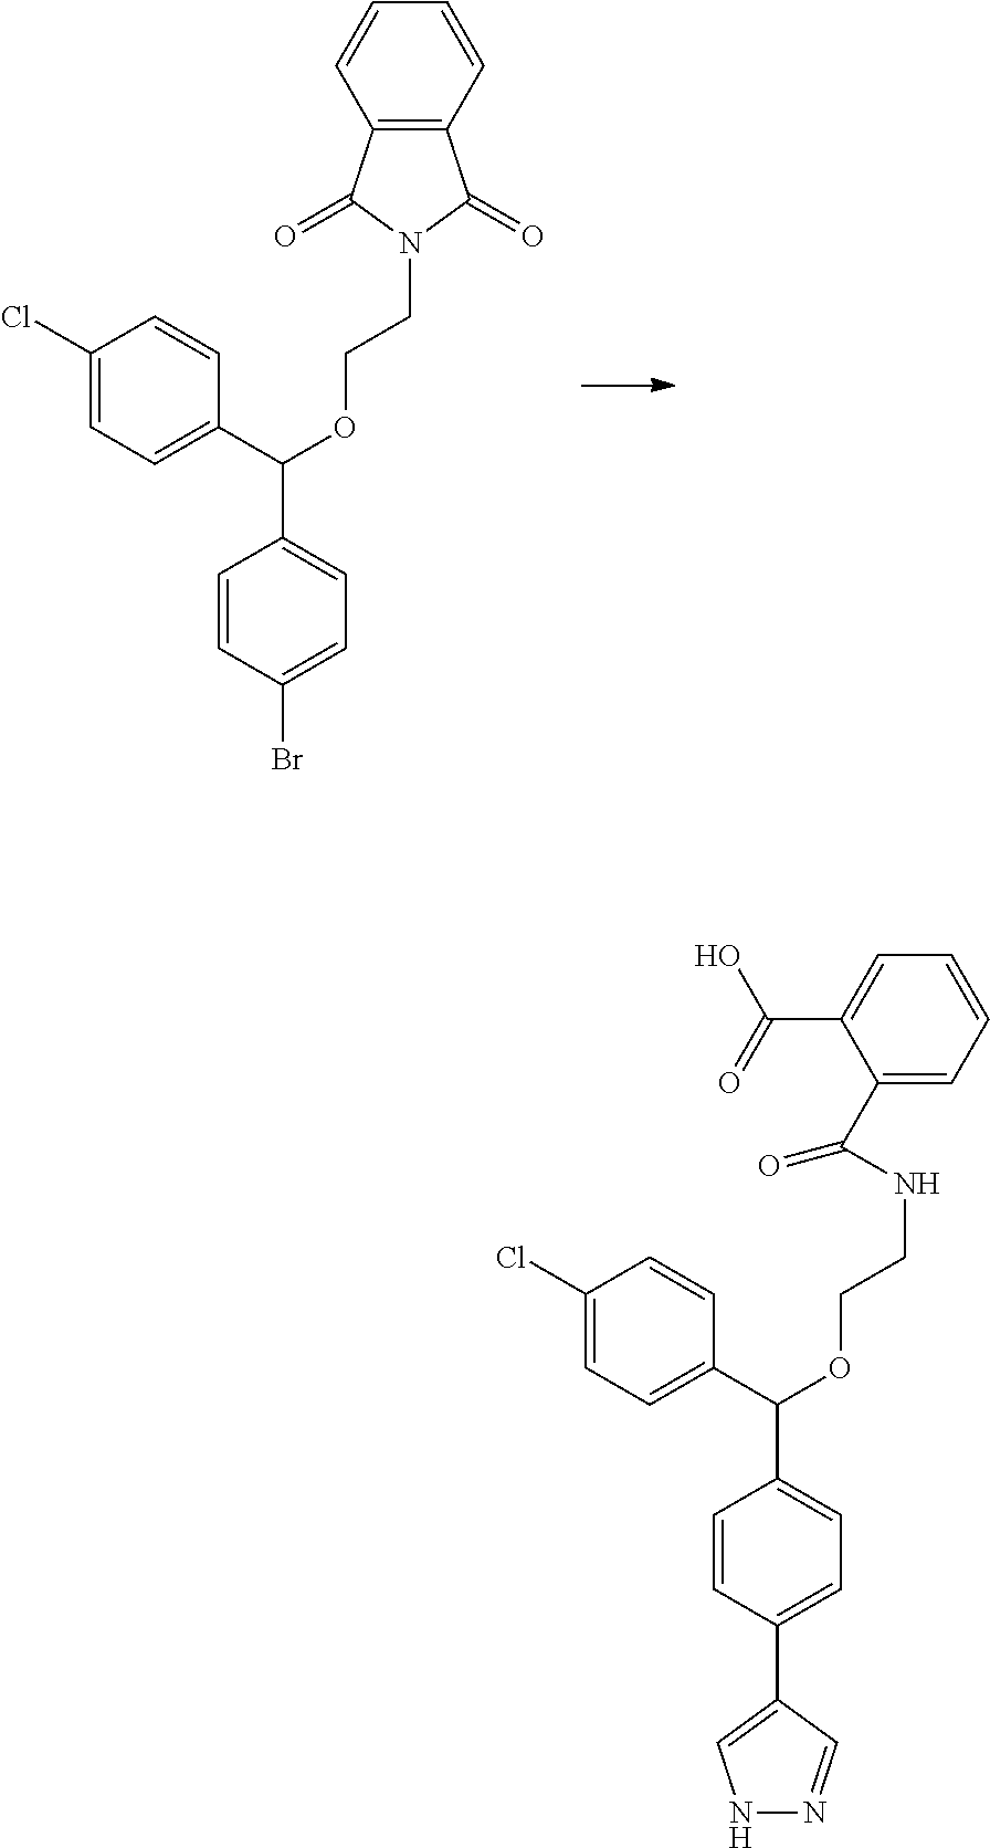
C12=C(C=CC=C1)C(=O)N(CCOC(C1=CC=C(Cl)C=C1)C1=CC=C(Br)C=C1)C2=O.C1(C(NCCOC(C2=CC=C(Cl)C=C2)C2=CC=C(C3=CNN=C3)C=C2)=O)=CC=CC=C1C(=O)O
